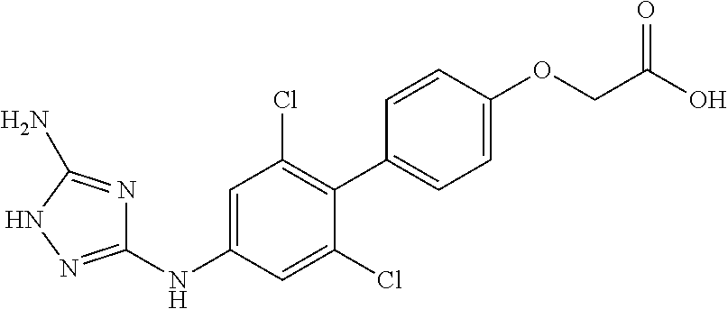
C1(NC2=CC(Cl)=C(C3=CC=C(OCC(O)=O)C=C3)C(Cl)=C2)=NNC(N)=N1
